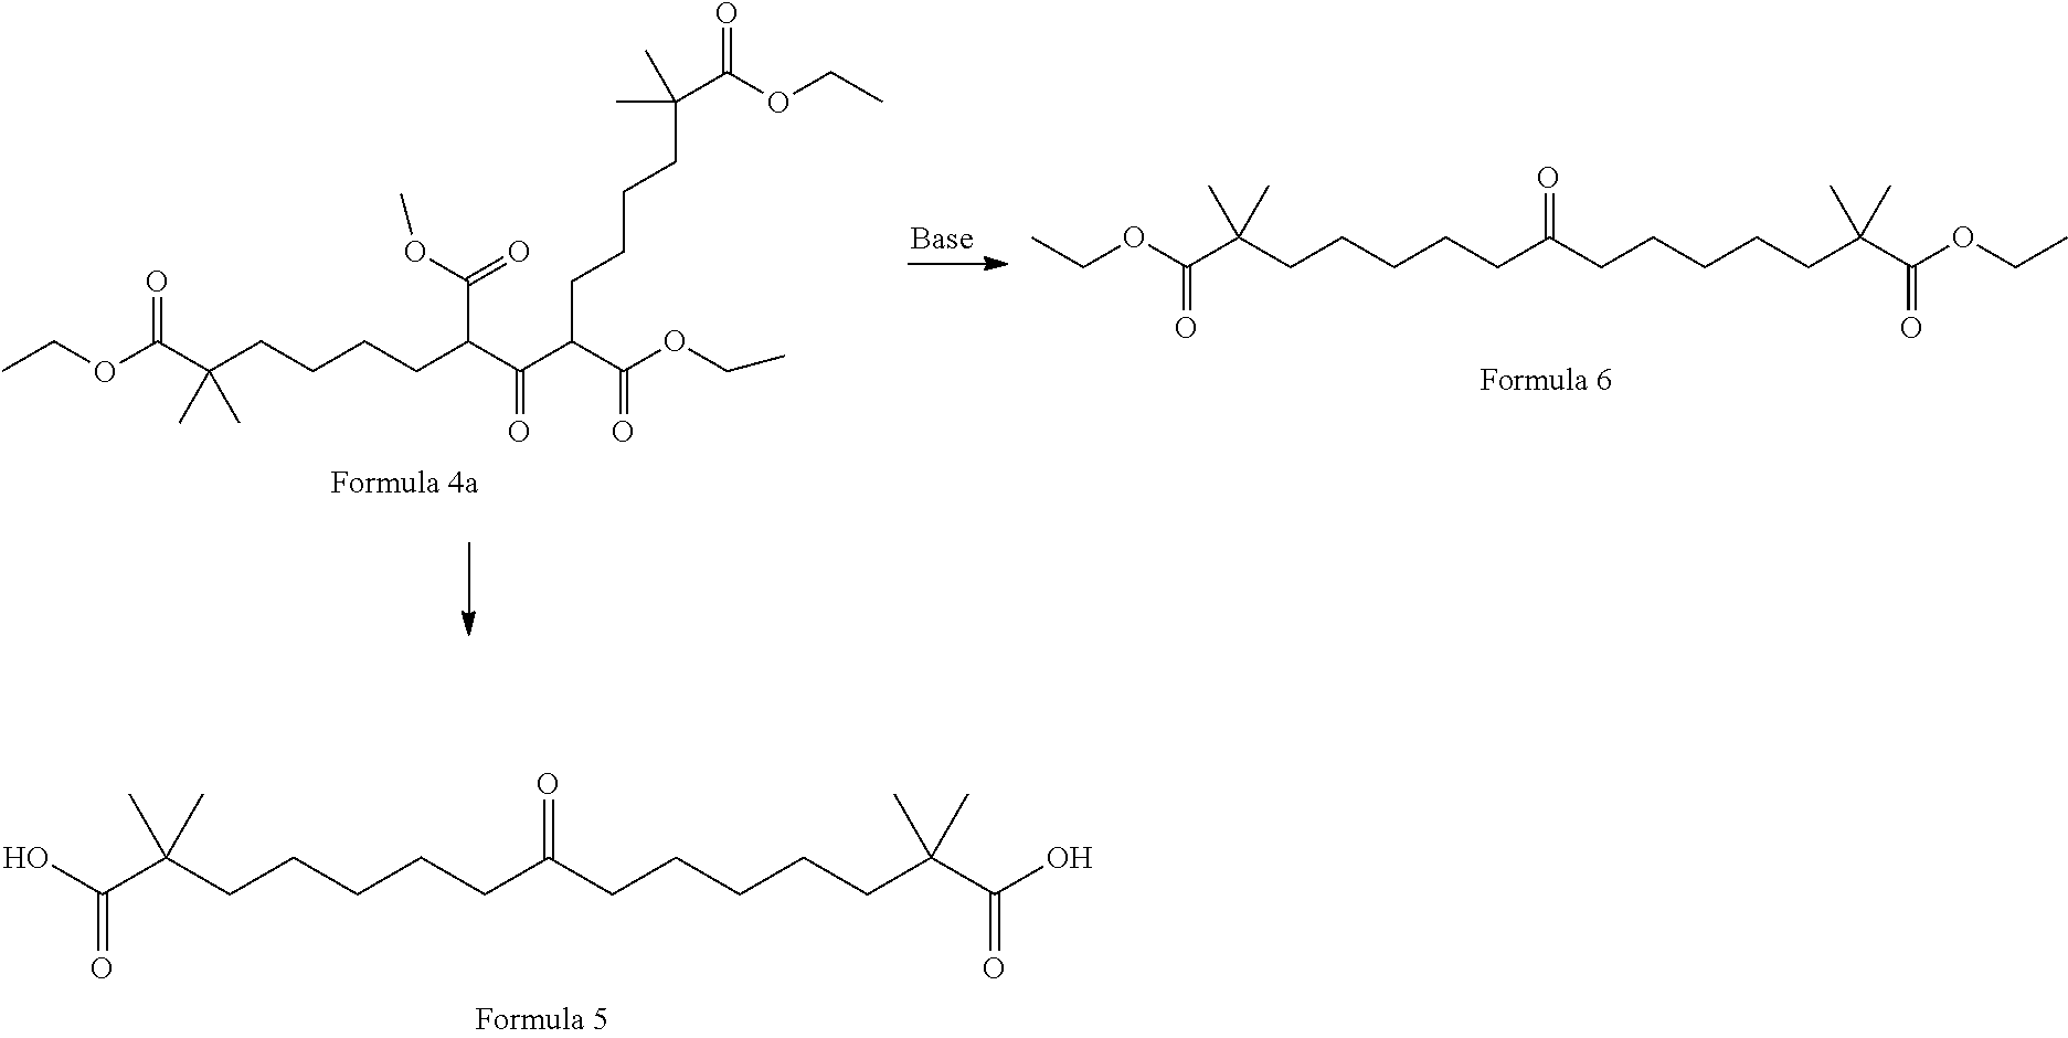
CCOC(C(CCCCC(C(C(C(OCC)=O)CCCCC(C)(C(OCC)=O)C)=O)C(=O)OC)(C)C)=O.CCOC(C(CCCCCC(CCCCCC(C(OCC)=O)(C)C)=O)(C)C)=O.OC(C(CCCCCC(CCCCCC(C(O)=O)(C)C)=O)(C)C)=O
